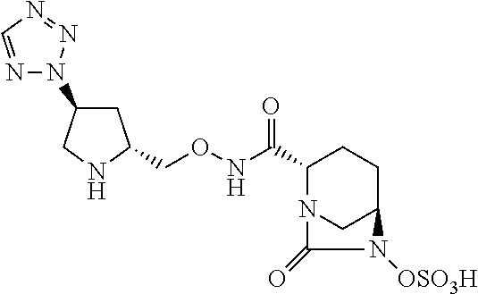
C1C(CONC(C2N3CC(CC2)N([OSO3H])C3=O)=O)NCC1N1N=CN=N1
